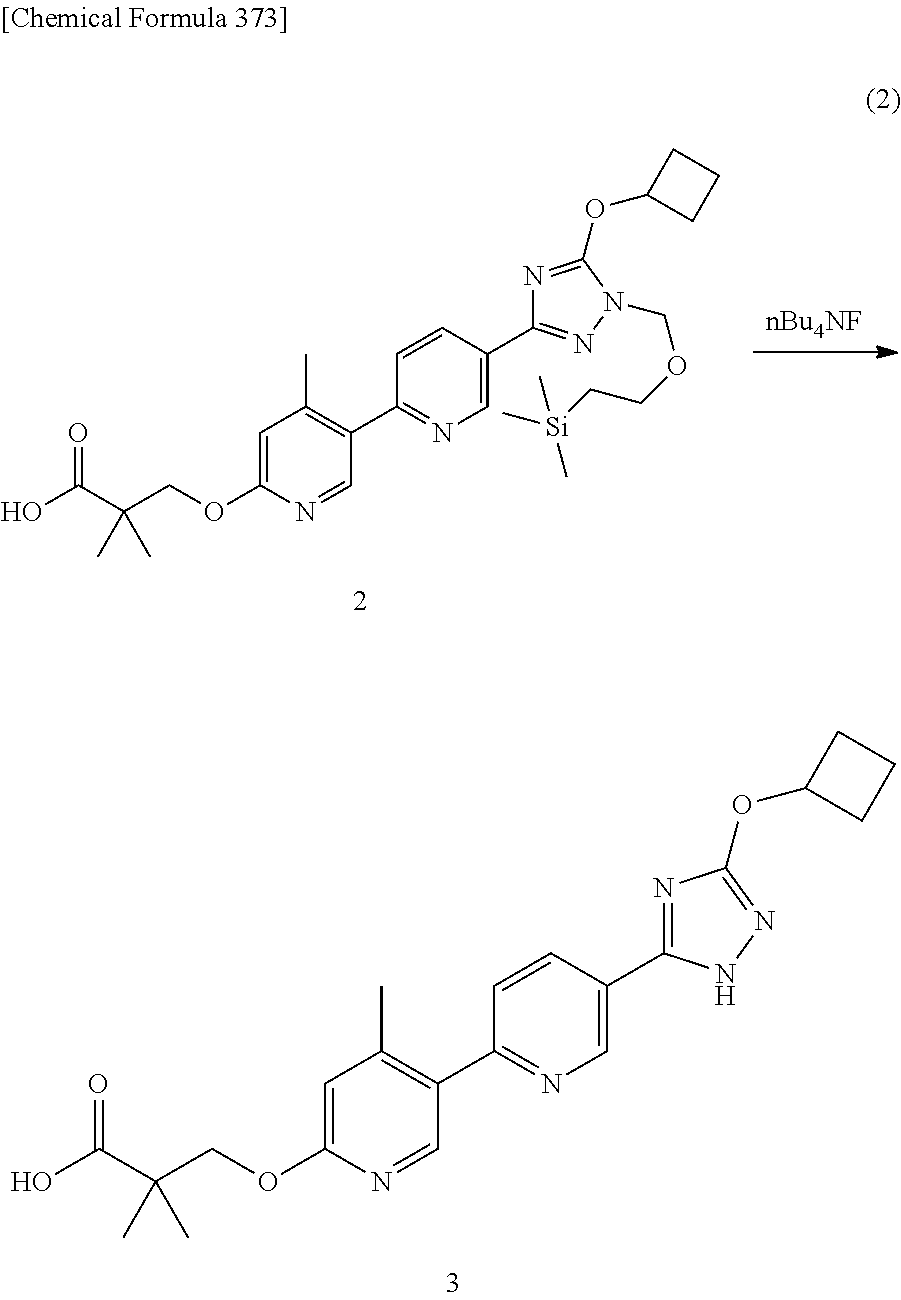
C1=C(OCC(C(O)=O)(C)C)N=CC(C2=NC=C(C3=NC(OC4CCC4)=NN3)C=C2)=C1C.[nBu4NF].C1=C(OCC(C(O)=O)(C)C)N=CC(C2=NC=C(C3=NN(COCC[Si](C)(C)C)C(OC4CCC4)=N3)C=C2)=C1C
